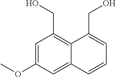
C1=C(OC)C=C2C(=C1CO)C(CO)=CC=C2
